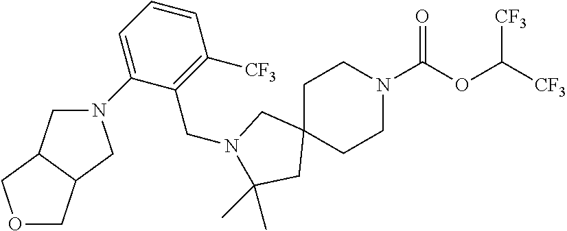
C1C2(CCN(C(OC([CF3])[CF3])=O)C1)CN(CC1=C([CF3])C=CC=C1N1CC3C(C1)COC3)C(C)(C)C2
